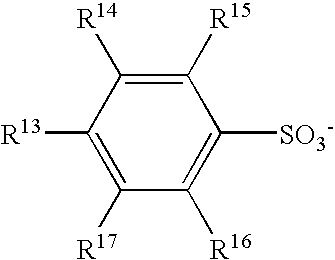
C1([R15])=C([R14])C([R13])=C([R17])C([R16])=C1[SO3-]
